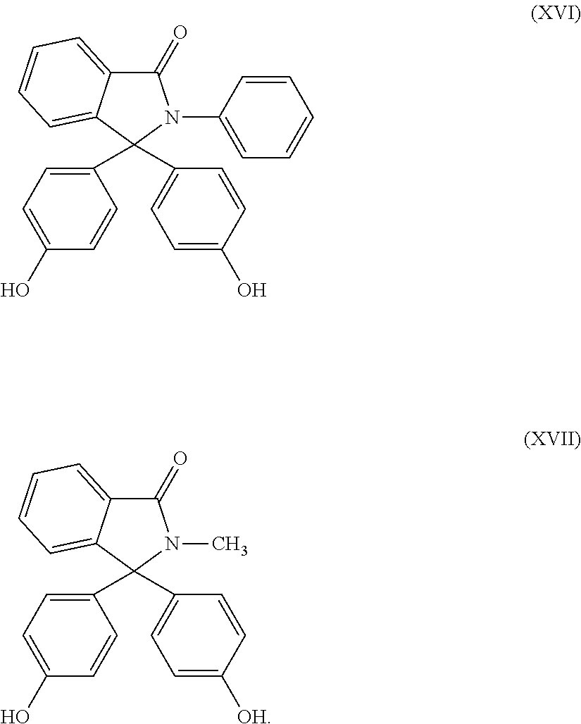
C1(C2(C3=CC=C(O)C=C3)N(C3=CC=CC=C3)C(=O)C3=CC=CC=C23)=CC=C(O)C=C1.C1(C2(C3=CC=C([OH])C=C3)N(C)C(=O)C3=CC=CC=C23)=CC=C(O)C=C1
